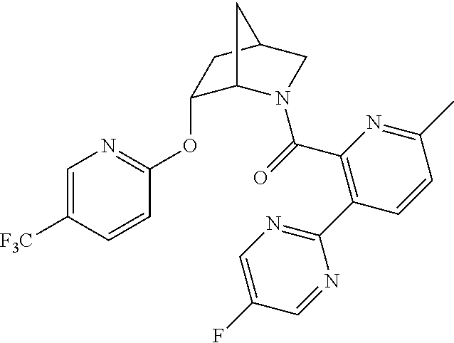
C1=C([F3C])C=CC(OC2C3N(C(=O)C4=C(C5=NC=C(F)C=N5)C=CC(C)=N4)CC(C2)C3)=N1
